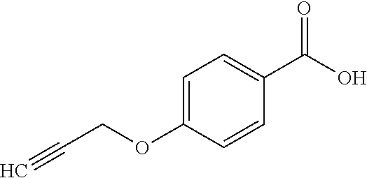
C1=C(OCC#C)C=CC(C(O)=O)=C1
